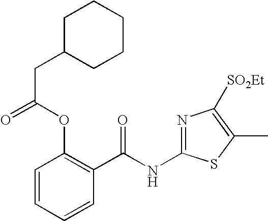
C1=CC=CC(C(NC2=NC([SO2Et])=C(C)S2)=O)=C1OC(CC1CCCCC1)=O
